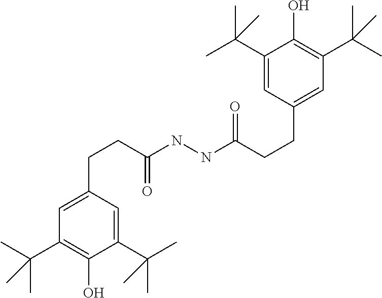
C1(O)=C(C(C)(C)C)C=C(CCC(NNC(CCC2=CC(C(C)(C)C)=C(O)C(C(C)(C)C)=C2)=O)=O)C=C1C(C)(C)C
